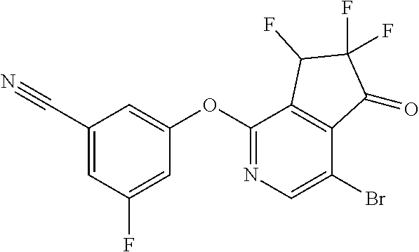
C1(OC2=CC(C#N)=CC(F)=C2)=NC=C(Br)C2=C1C(F)C(F)(F)C2=O
